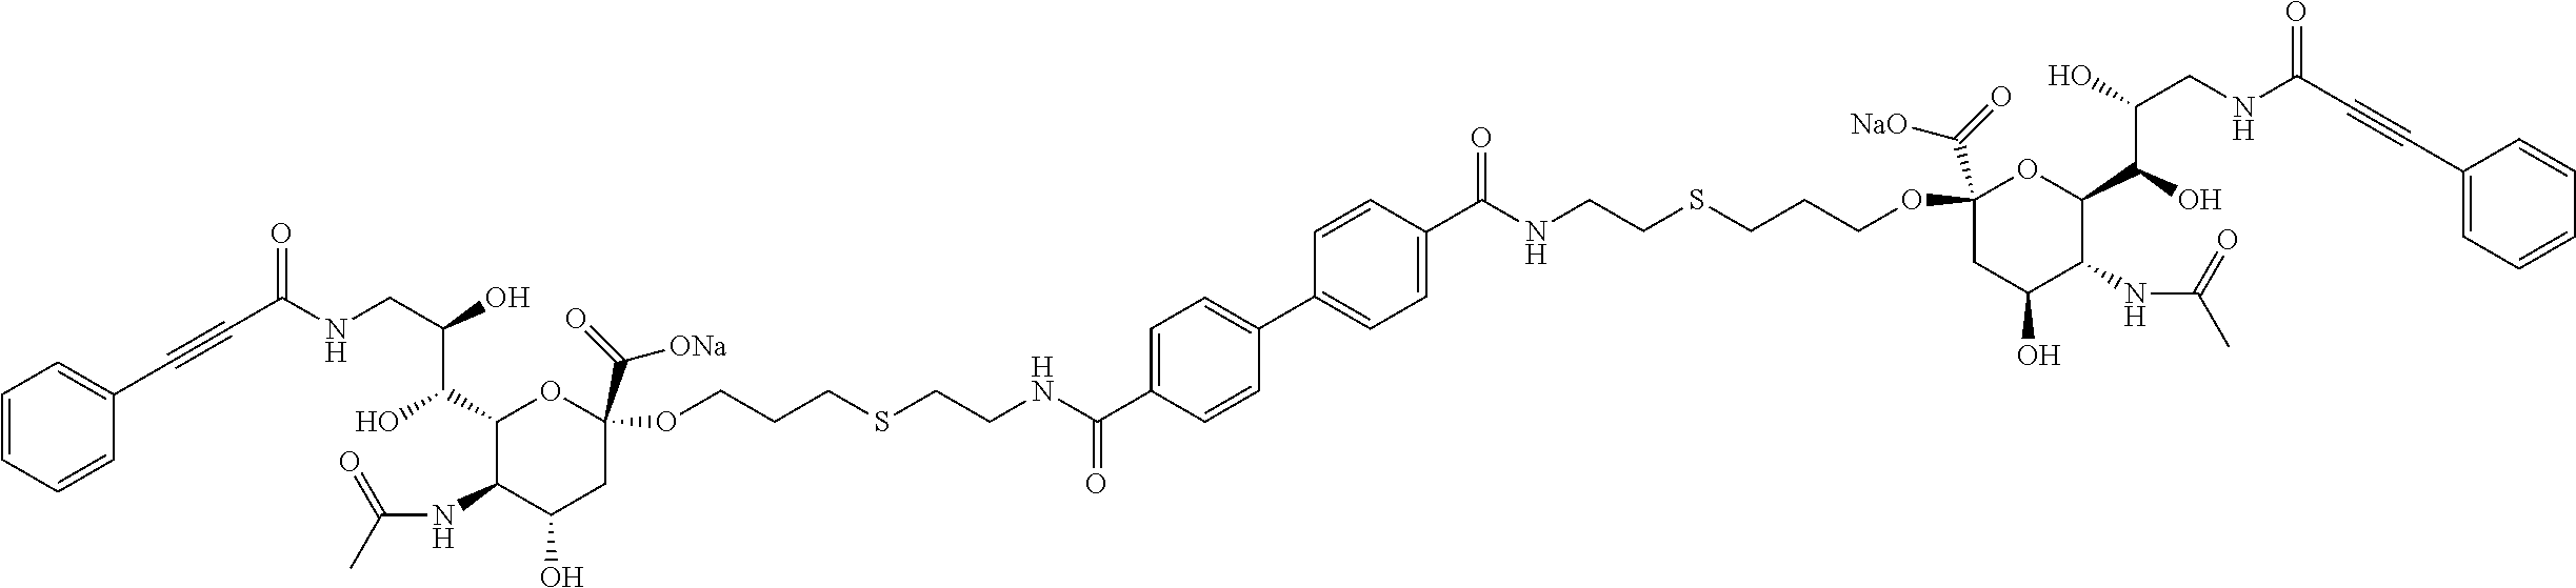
C(NCC(O)C(C1C(NC(C)=O)C(O)CC(C(=O)[ONa])(OCCCSCCNC(C2=CC=C(C3=CC=C(C(NCCSCCCOC4(C(=O)[NaO])CC(O)C(NC(C)=O)C(C(O)C(O)CNC(C#CC5=CC=CC=C5)=O)O4)=O)C=C3)C=C2)=O)O1)O)(C#CC1=CC=CC=C1)=O
